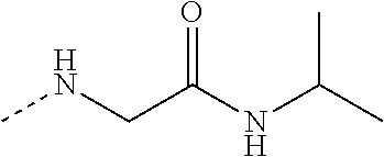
C(CNC)(NC(C)C)=O
